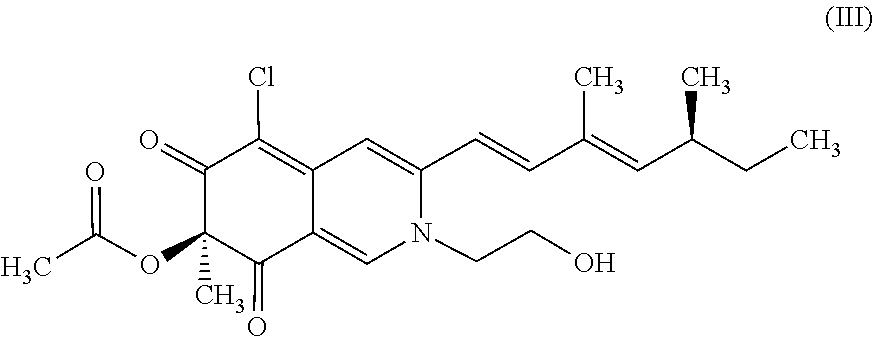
CC(OC1(C)C(=O)C2=CN(CCO)C(C=CC(C)=CC(C)CC)=CC2=C(Cl)C1=O)=O
